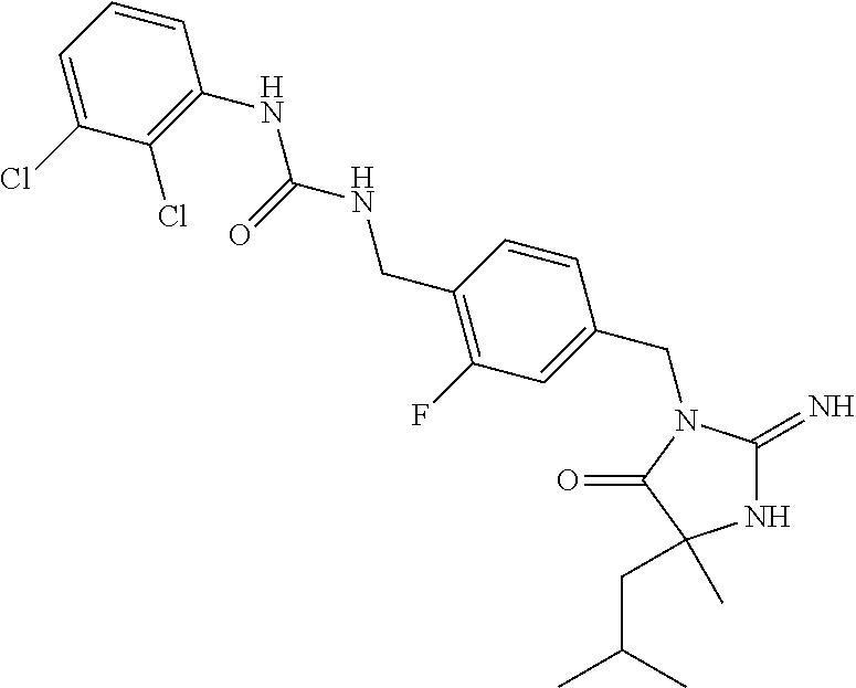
N1C(=N)N(CC2=CC(F)=C(CNC(=O)NC3=C(Cl)C(Cl)=CC=C3)C=C2)C(=O)C1(C)CC(C)C
